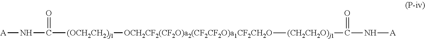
[A]NC([(OCH2CH2)j1][OCH2CF2(CF2O)a2(CF2CF2O)a1CF2CH2O][(CH2CH2O)j1]C(=O)N[A])=O
